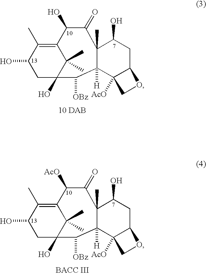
OC1CC2(O)C(C)(C)C(=C1C)C(O)C(=O)C1(C)C([H])(C2[OBz])C2([AcO])C(CC1O)OC2.OC1CC2(O)C(C)(C)C(=C1C)C([AcO])C(=O)C1(C)C([H])(C2[OBz])C2([AcO])C(CC1O)OC2
